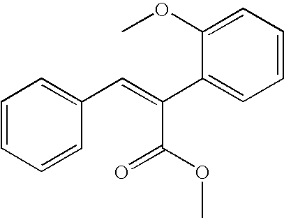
C1=CC=CC(C=C(C2=CC=CC=C2OC)C(OC)=O)=C1
